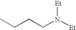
CCCCN([Et])[Et]
